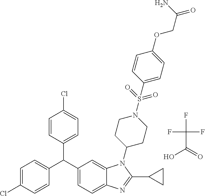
C1=C(Cl)C=CC(C(C2=CC=C3C(=C2)N(C2CCN(S(=O)(=O)C4=CC=C(OCC(=O)N)C=C4)CC2)C(C2CC2)=N3)C2=CC=C(Cl)C=C2)=C1.OC(=O)C(F)(F)F
